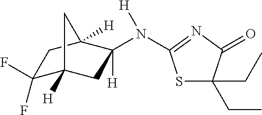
C1(F)(F)C2([H])CC(N([H])C3=NC(=O)C(CC)(CC)S3)([H])C([H])(C1)C2
